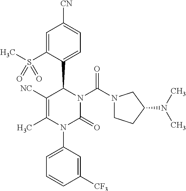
C1=C(S(C)(=O)=O)C(C2N(C(N3CCC(N(C)C)C3)=O)C(=O)N(C3=CC=CC([CF3])=C3)C(C)=C2[NC])=CC=C1[CN]
